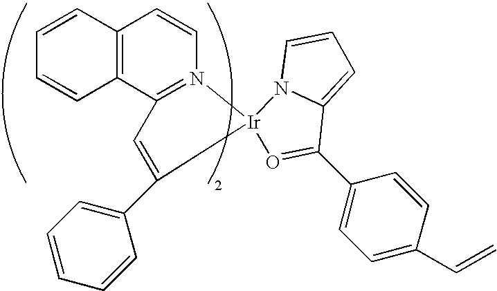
C12=C(C3=N(C=C1)[Ir]1(C(C4=CC=CC=C4)=C3)N3C(=CC=C3)C(C3=CC=C(C=C)C=C3)=O1)C=CC=C2
